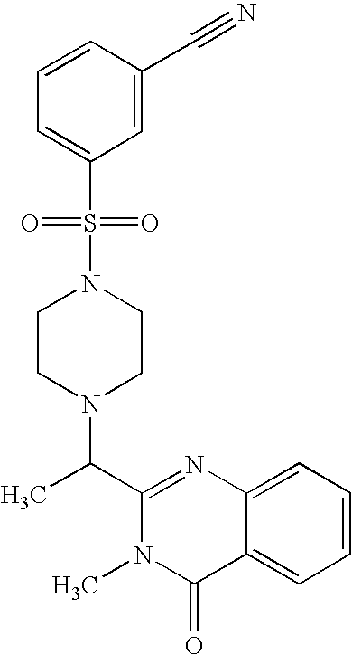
C1(C(N2CCN(S(=O)(=O)C3=CC=CC(C#N)=C3)CC2)C)=NC2=CC=CC=C2C(=O)N1C
